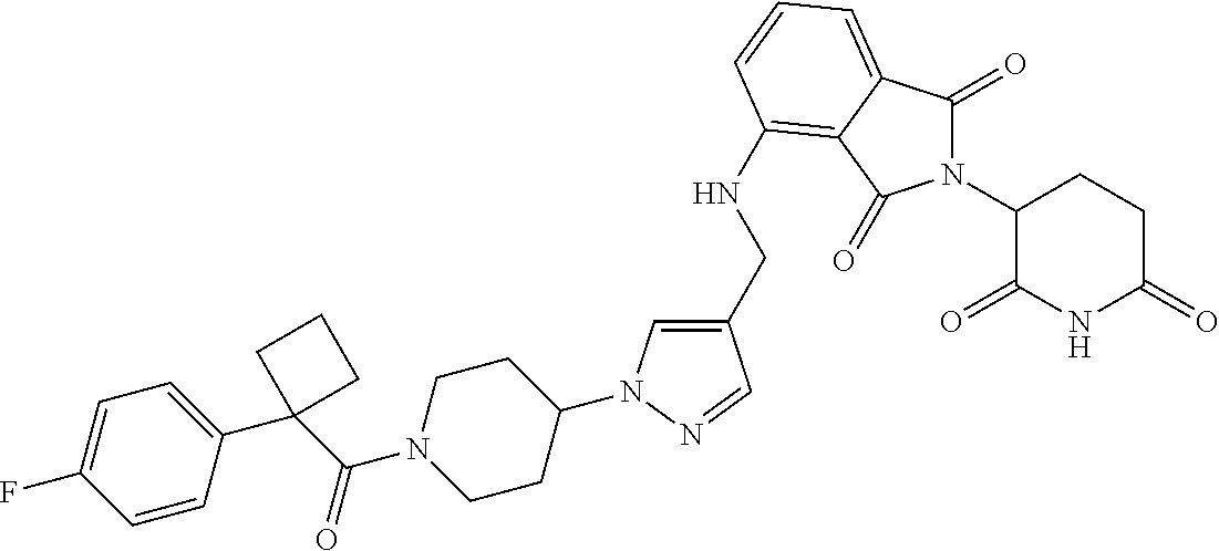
C1(CNC2=C3C(=CC=C2)C(=O)N(C2C(=O)NC(=O)CC2)C3=O)=CN(C2CCN(C(=O)C3(C4=CC=C(F)C=C4)CCC3)CC2)N=C1
